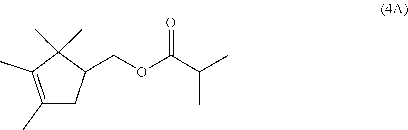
C1(C)=C(C)C(C)(C)C(COC(C(C)C)=O)C1
